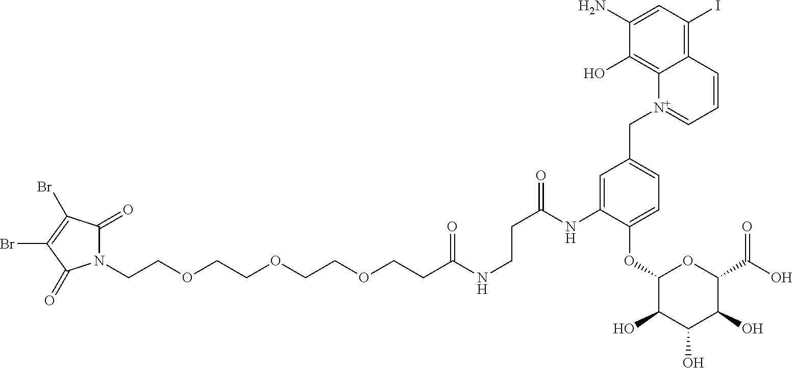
C(COCCOCCOCCC(NCCC(=O)NC1=CC(C[N+]2=CC=CC3=C(I)C=C(N)C(O)=C23)=CC=C1OC1C(O)C(O)C(O)C(C(O)=O)O1)=O)N1C(=O)C(Br)=C(Br)C1=O
